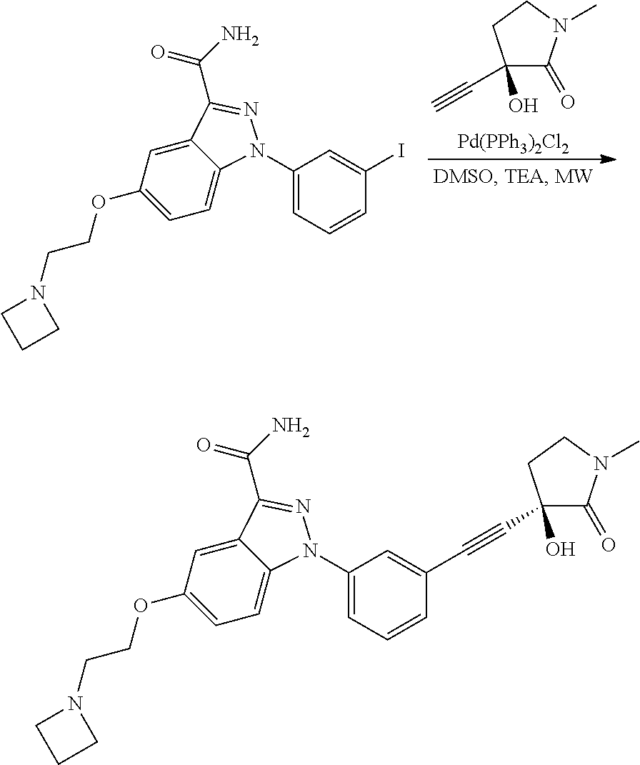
C12=CC(OCCN3CCC3)=CC=C1N(C1=CC=CC(I)=C1)N=C2C(N)=O.C1(O)(C#C)C(=O)N(C)CC1.[Pd(PPh3)2Cl2].C12=CC(OCCN3CCC3)=CC=C1N(C1=CC=CC(C#CC3(O)C(=O)N(C)CC3)=C1)N=C2C(N)=O
